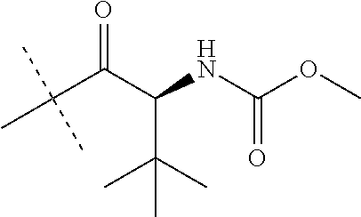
C(C(C(NC(OC)=O)C(C)(C)C)=O)(C)(C)C
